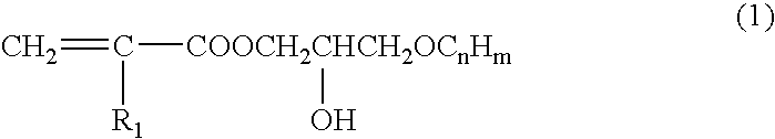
C=C([COOCH2CHCH2OCnHm]O)[R1]
